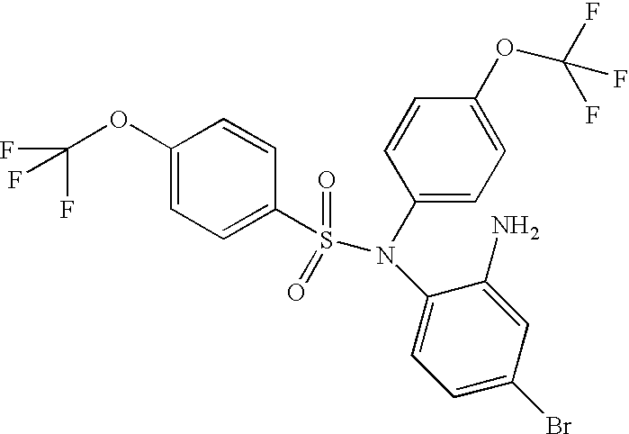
C1(OC(F)(F)F)=CC=C(S(N(C2=CC=C(Br)C=C2N)C2=CC=C(OC(F)(F)F)C=C2)(=O)=O)C=C1
